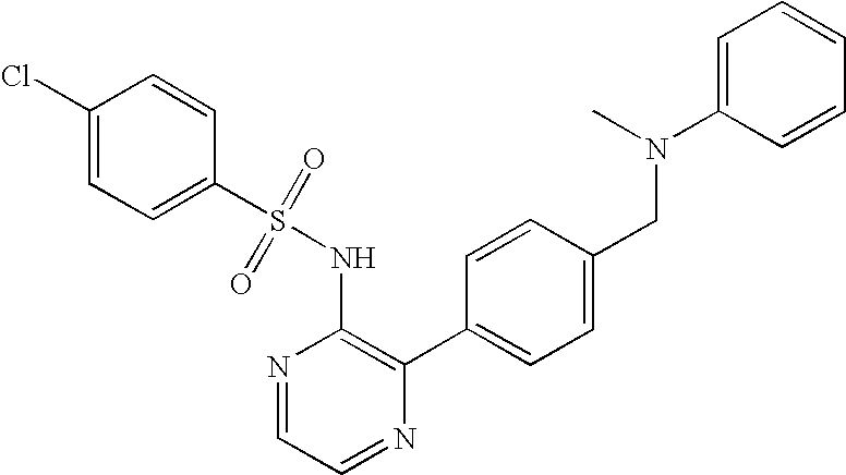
C1(S(NC2=C(C3=CC=C(CN(C)C4=CC=CC=C4)C=C3)N=CC=N2)(=O)=O)=CC=C(Cl)C=C1
